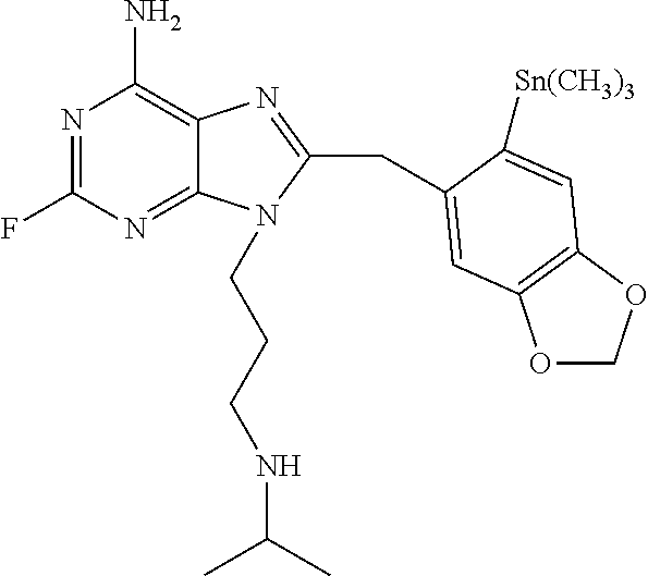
N1=C(F)N=C2C(=C1N)N=C(CC1=CC3=C(OCO3)C=C1[Sn(CH3)3])N2CCCNC(C)C
